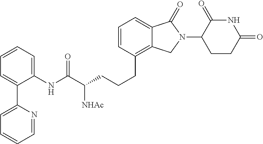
C(CCC1=C2C(=CC=C1)C(=O)N(C1C(=O)NC(=O)CC1)C2)C(C(NC1=CC=CC=C1C1=CC=CC=N1)=O)[NHAc]
